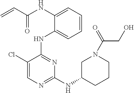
N(C1=CC=CC=C1NC1=NC(NC2CCCN(C(=O)CO)C2)=NC=C1Cl)C(C=C)=O
